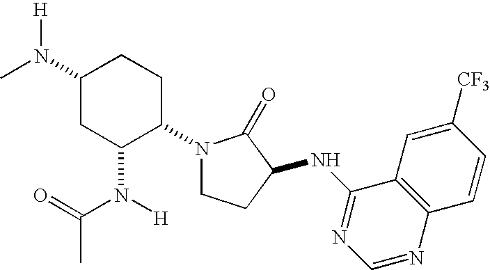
C1(N(C)[H])CC(N([H])C(=O)C)C(N2CCC(NC3=NC=NC4=C3C=C([CF3])C=C4)C2=O)CC1
